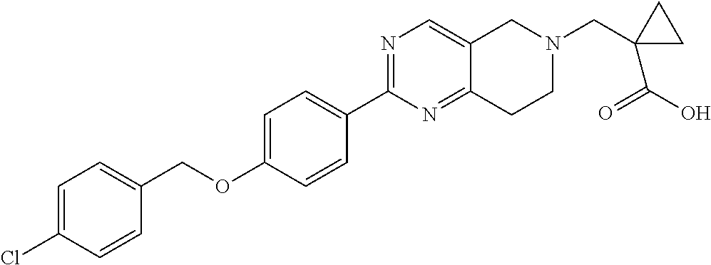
C1=C(Cl)C=CC(COC2=CC=C(C3=NC=C4C(=N3)CCN(CC3(C(=O)O)CC3)C4)C=C2)=C1
